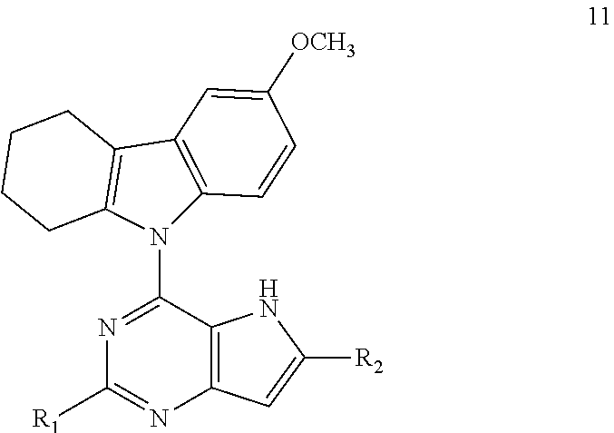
C1([R1])=NC2=C(C(N3C4=C(C5=C3CCCC5)C=C([OCH3])C=C4)=N1)NC([R2])=C2
